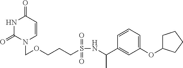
N1C(=O)N(COCCCS(NC(C2=CC(OC3CCCC3)=CC=C2)C)(=O)=O)C=CC1=O
